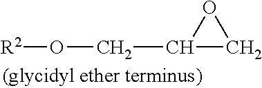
C1(CO[R2])CO1
